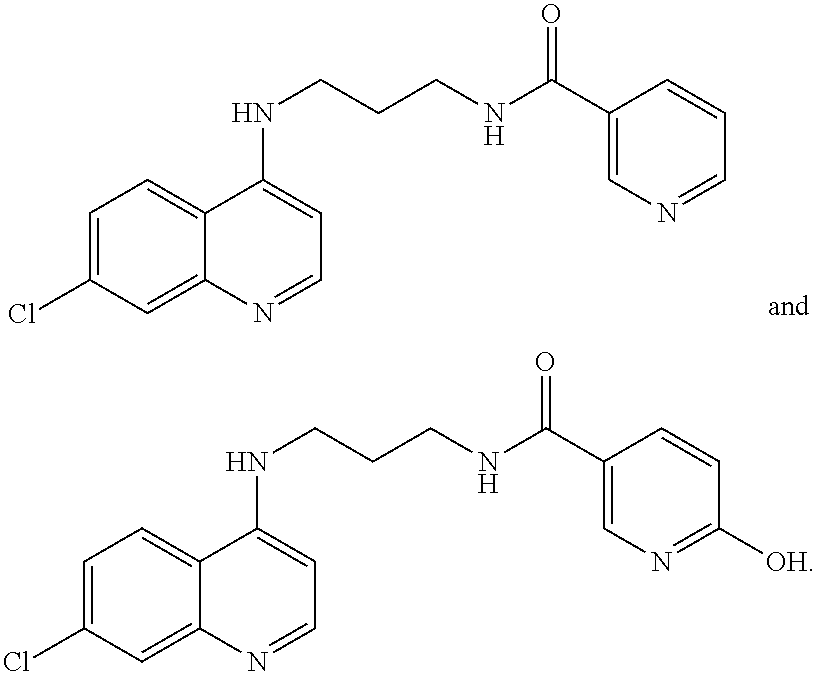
C1=C(Cl)C=C2C(=C1)C(NCCCNC(C1=CN=CC=C1)=O)=CC=N2.C1=C(Cl)C=C2C(=C1)C(NCCCNC(C1=CN=C([OH])C=C1)=O)=CC=N2
